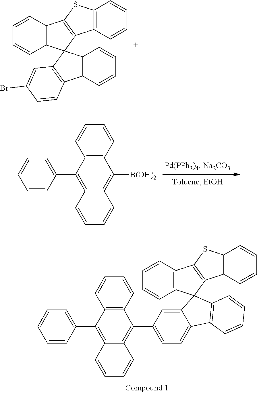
C1=CC2=C(C=C1)C1(C3=C2SC2=C3C=CC=C2)C2=C(C3=C1C=CC=C3)C=CC(Br)=C2.C1=CC2=C(C=C1)C(C1=CC=CC=C1)=C1C(=C2[B(OH)2])C=CC=C1.C1=CC2=C(C=C1)C1(C3=C2SC2=C3C=CC=C2)C2=CC(C3=C4C(=C(C5=CC=CC=C5)C5=C3C=CC=C5)C=CC=C4)=CC=C2C2=C1C=CC=C2
